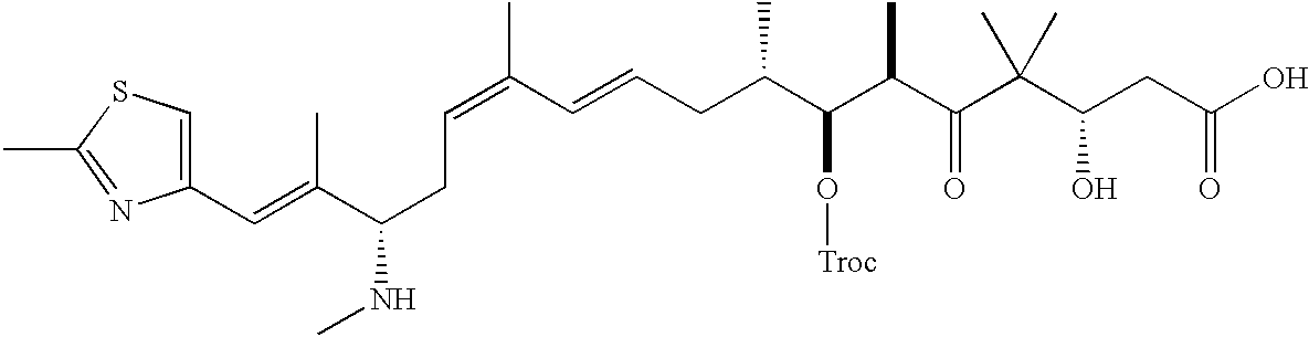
C1(C=C(C(CC=C(C=CCC(C(C(C(C(C(CC(O)=O)O)(C)C)=O)C)O[Troc])C)C)NC)C)=CSC(C)=N1
